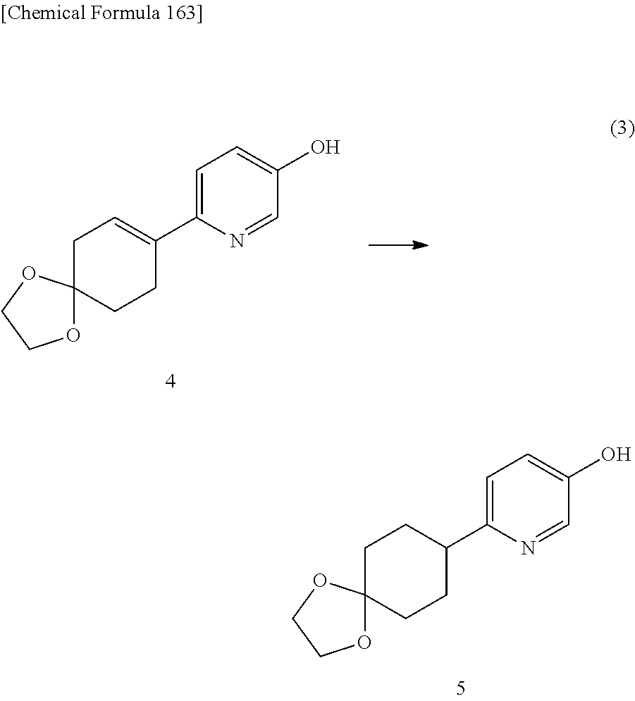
C1=C(C2=CCC3(CC2)OCCO3)N=CC(O)=C1.C1=C(C2CCC3(CC2)OCCO3)N=CC(O)=C1
